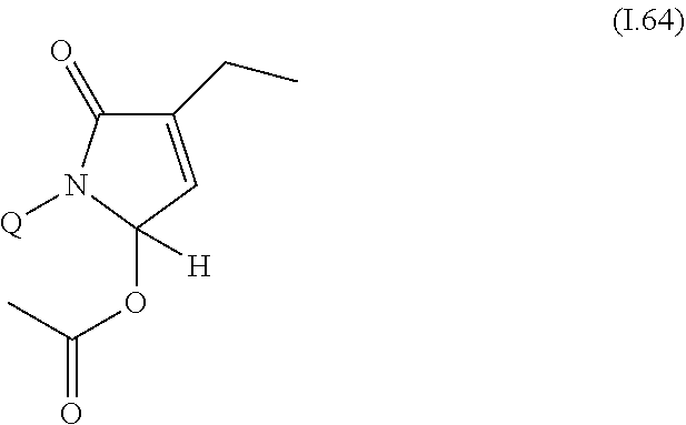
C1(CC)=CC(OC(=O)C)([H])N([Q])C1=O
